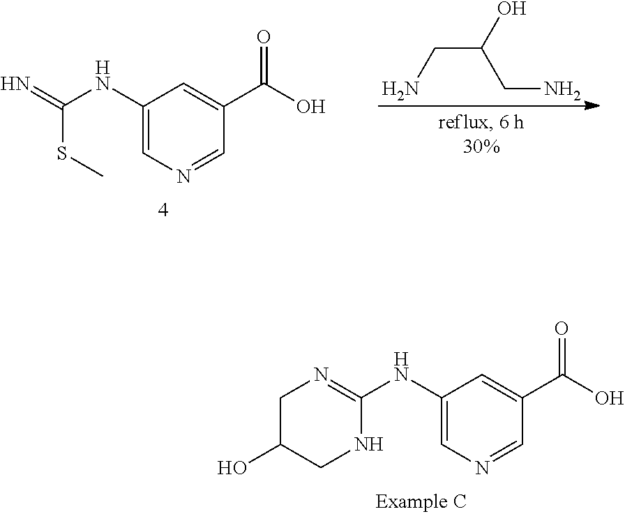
C(C(O)CN)N.N=C(NC1=CN=CC(C(O)=O)=C1)SC.C1N=C(NC2=CN=CC(C(O)=O)=C2)NCC1O
